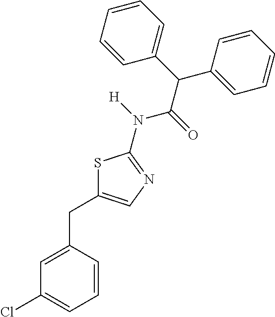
S1C(CC2=CC(Cl)=CC=C2)=CN=C1N([H])C(=O)C(C1=CC=CC=C1)C1=CC=CC=C1
